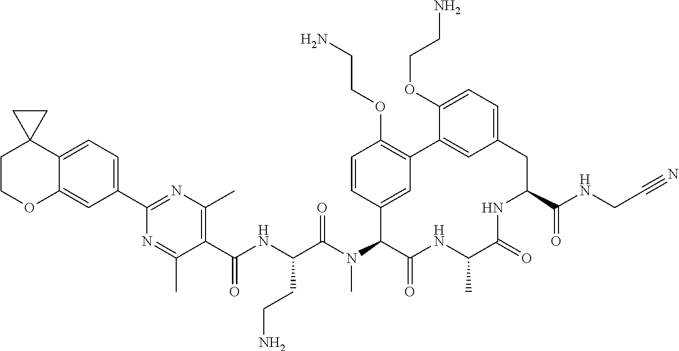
C1(C(NC(C(N(C2C(=O)NC(C)C(=O)NC(C(NCC#N)=O)CC3=CC=C(OCCN)C(=C3)C3=C(OCCN)C=CC2=C3)C)=O)CCN)=O)=C(C)N=C(C2=CC=C3C(=C2)OCCC32CC2)N=C1C
